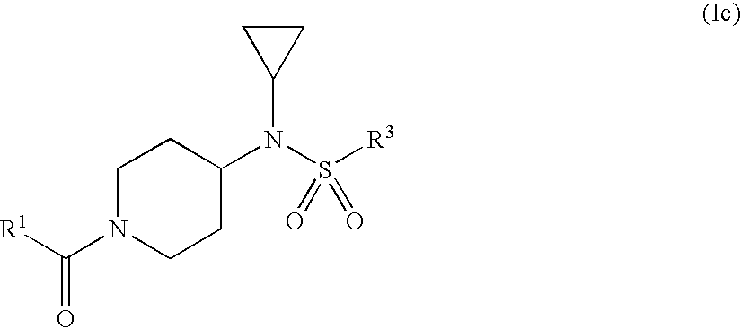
[R1]C(N1CCC(N(S([R3])(=O)=O)C2CC2)CC1)=O
